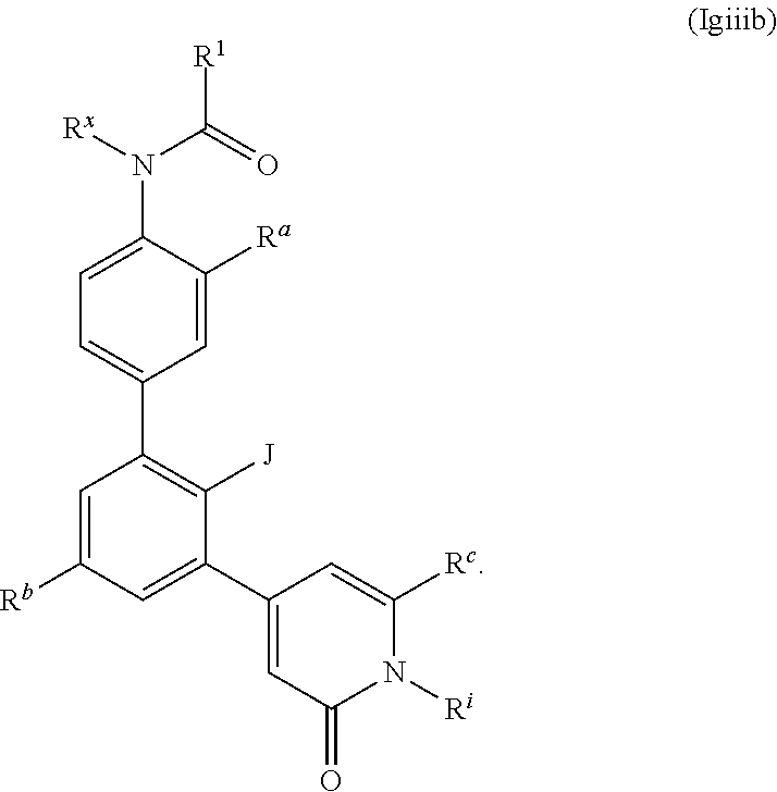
C1=C(N([Rx])C(=O)[R1])C([Ra])=CC(C2=C([J])C(C3=CC(=O)N([Ri])C([Rc])=C3)=CC([Rb])=C2)=C1
